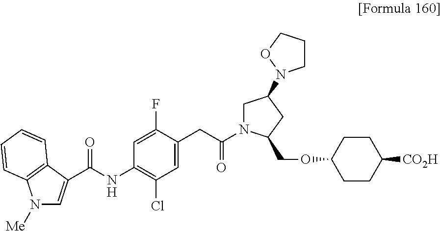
N1([Me])C=C(C(NC2=C(Cl)C=C(CC(=O)N3CC(N4CCCO4)CC3COC3CCC([CO2H])CC3)C(F)=C2)=O)C2=C1C=CC=C2
